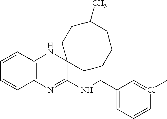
C1=CC2=C(C=C1)N=C(NCC1=CC=CCl(C)=C1)C1(N2)CCC(C)CCCC1
